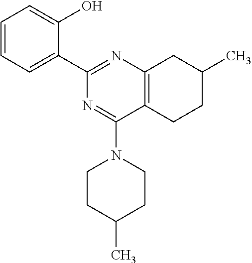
C1=CC=C(C2=NC3=C(C(N4CCC(C)CC4)=N2)CCC(C)C3)C(O)=C1
